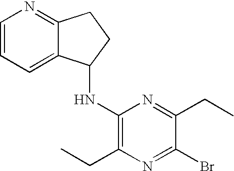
C1=CC=C2C(=N1)CCC2NC1=C(CC)N=C(Br)C(CC)=N1
